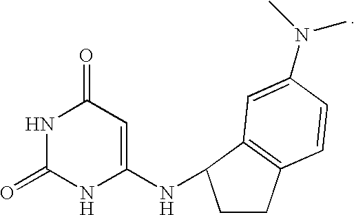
N1C(=O)NC(NC2CCC3=C2C=C(N(C)C)C=C3)=CC1=O
